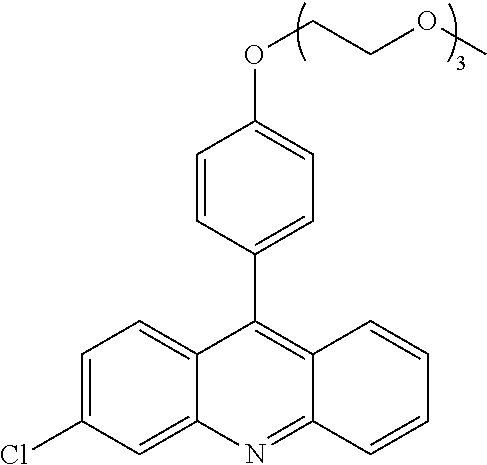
C1=C(Cl)C=C2C(=C1)C(C1=CC=C(OCCOC)C=C1)=C1C(=N2)C=CC=C1
